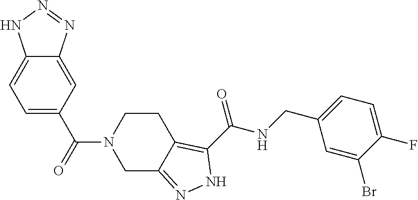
C1=C(C(N2CC3=NNC(C(NCC4=CC=C(F)C(Br)=C4)=O)=C3CC2)=O)C=C2C(=C1)NN=N2
